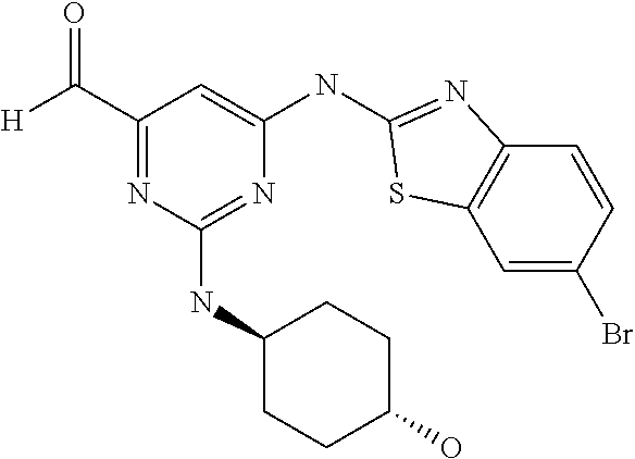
C1(C([H])=O)=NC(NC2CCC(O)CC2)=NC(NC2=NC3=C(C=C(Br)C=C3)S2)=C1
